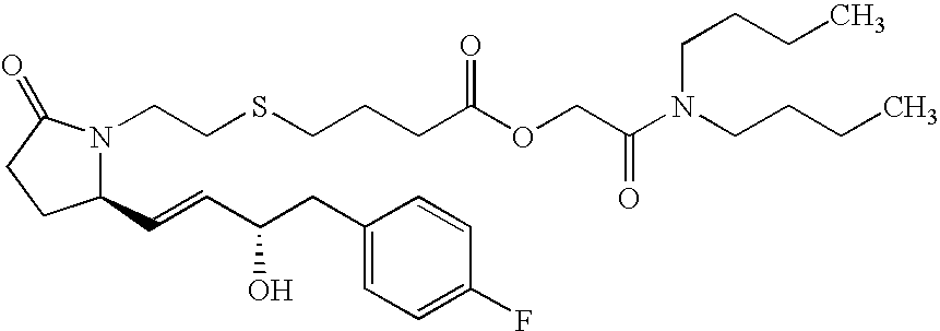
C1(C=CC(CC2=CC=C(F)C=C2)O)N(CCSCCCC(OCC(N(CCCC)CCCC)=O)=O)C(=O)CC1
